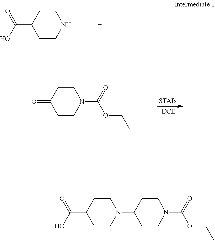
C1(C(O)=O)CCNCC1.C1(=O)CCN(C(=O)OCC)CC1.C1(N2CCC(C(O)=O)CC2)CCN(C(=O)OCC)CC1
